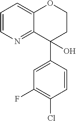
C1=CN=C2C(=C1)OCCC2(C1=CC(F)=C(Cl)C=C1)O
